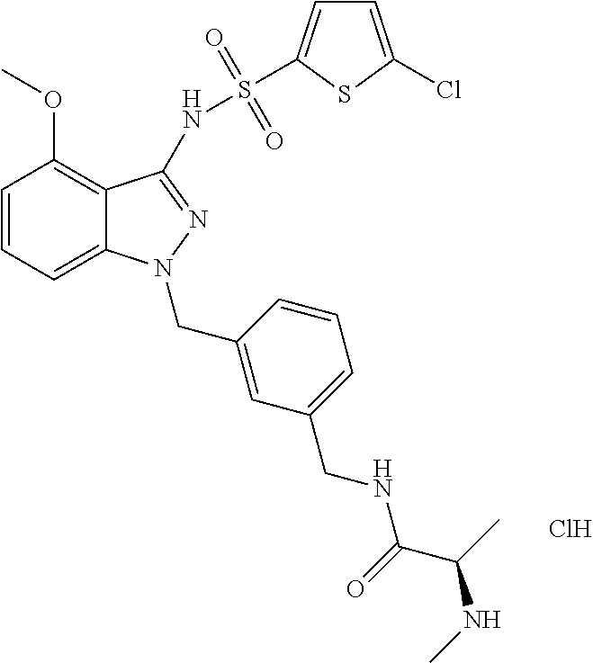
Cl.C1=CC=C2C(=C1OC)C(NS(=O)(=O)C1=CC=C(Cl)S1)=NN2CC1=CC(CNC(C(C)NC)=O)=CC=C1
